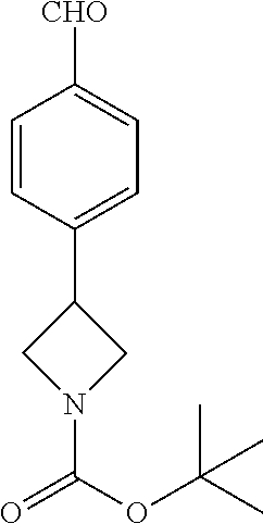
C1=CC(C2CN(C(OC(C)(C)C)=O)C2)=CC=C1[CHO]
